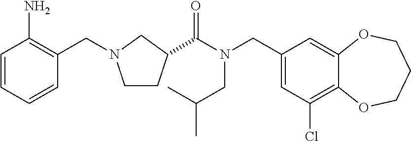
C1(CN(C(=O)C2CCN(CC3=C(N)C=CC=C3)C2)CC(C)C)=CC(Cl)=C2C(=C1)OCCCO2
